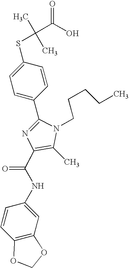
C1(C2=CC=C(SC(C)(C)C(O)=O)C=C2)=NC(C(NC2=CC3=C(C=C2)OCO3)=O)=C(C)N1CCCCC
